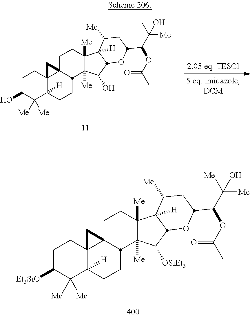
C1C([Et3SiO])C([Me])([Me])C2([H])C3(C1)C1(CCC4([Me])C([Me])(C([OSiEt3])C5C4([H])C([Me])CC(C(OC(C)=O)C([Me])([Me])O)O5)C1CC2)C3.C1C(O)C([Me])([Me])C2([H])C3(C1)C1(CCC4([Me])C([Me])(C(O)C5C4([H])C([Me])CC(C(OC(C)=O)C(C)([Me])O)O5)C1CC2)C3
